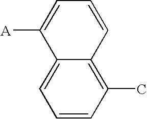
C1=CC(C)=C2C(=C1)C([A])=CC=C2
